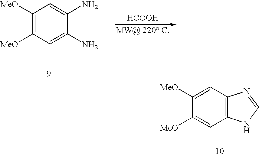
C12=C(C=C([MeO])C([MeO])=C1)N=CN2.C1([MeO])=C([MeO])C=C(N)C(N)=C1.[MW@ 220 C].[HCOOH]
